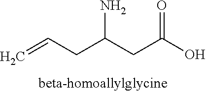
C=CCC(CC(O)=O)N
